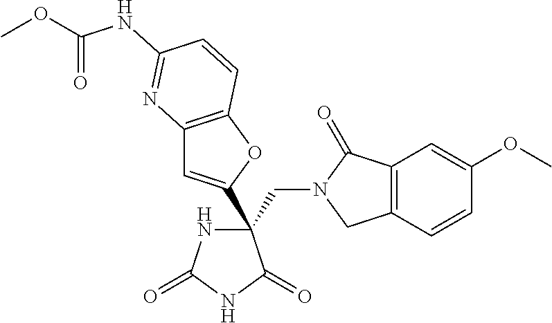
C(C1(C2=CC3=C(O2)C=CC(NC(=O)OC)=N3)NC(=O)NC1=O)N1CC2=C(C1=O)C=C(OC)C=C2
